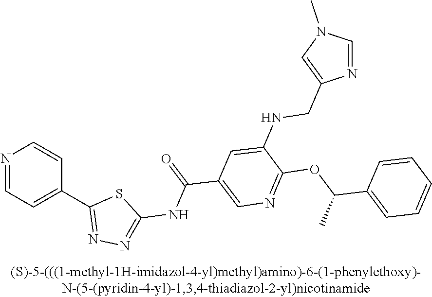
N1=CC=C(C2=NN=C(NC(=O)C3=CN=C(OC(C4=CC=CC=C4)C)C(NCC4=CN(C)C=N4)=C3)S2)C=C1
